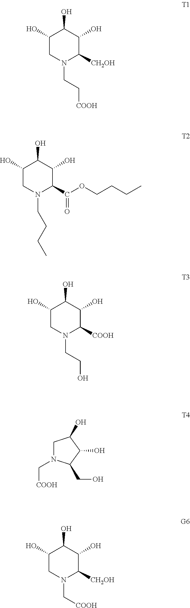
C1(O)CN(CC[COOH])C([CH2OH])C(O)C1O.C1(O)CN(CCCC)C(C(OCCCC)=O)C(O)C1O.C1(O)CN(CCO)C([COOH])C(O)C1O.C1N(C[COOH])C(CO)C(O)C1O.C1(O)CN(C[COOH])C([CH2OH])C(O)C1O
